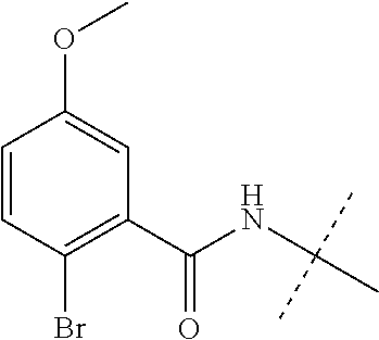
C1=CC(Br)=C(C(NC(C)(C)C)=O)C=C1OC
